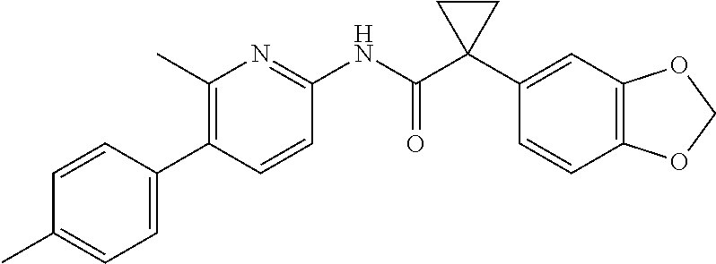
C1(C)=C(C2=CC=C(C)C=C2)C=CC(NC(C2(C3=CC4=C(C=C3)OCO4)CC2)=O)=N1
